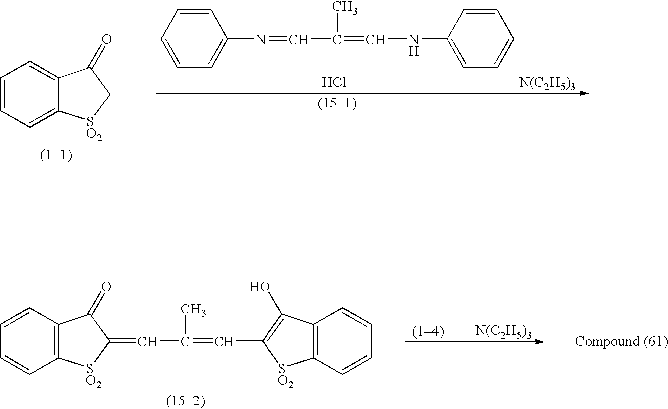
C1=CC=C2C(=C1)C(=O)C[SO2]2.[N(C2H5)3].C1=CC=CC=C1N=CC(=CNC1=CC=CC=C1)C.Cl.[N(C2H5)3].C12=C(C=CC=C1)C(=O)C(=CC(C)=CC1=C(O)C3=C([SO2]1)C=CC=C3)[SO2]2
